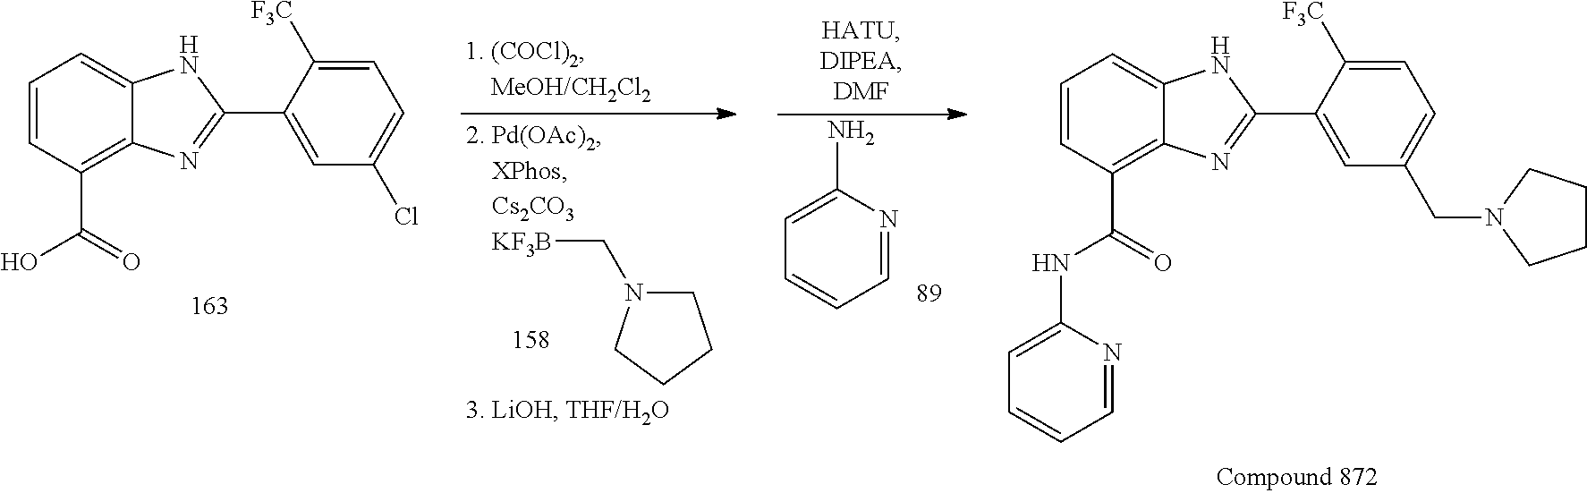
[KF3B]CN1CCCC1.C1=CC(C(=O)O)=C2C(=C1)NC(C1=CC(Cl)=CC=C1[F3C])=N2.C1=C(N)N=CC=C1.C1=CC(C(=O)NC2=CC=CC=N2)=C2C(=C1)NC(C1=CC(CN3CCCC3)=CC=C1[F3C])=N2
